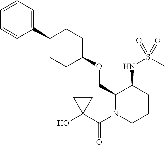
C1(OCC2C(NS(C)(=O)=O)CCCN2C(C2(O)CC2)=O)CCC(C2=CC=CC=C2)CC1
